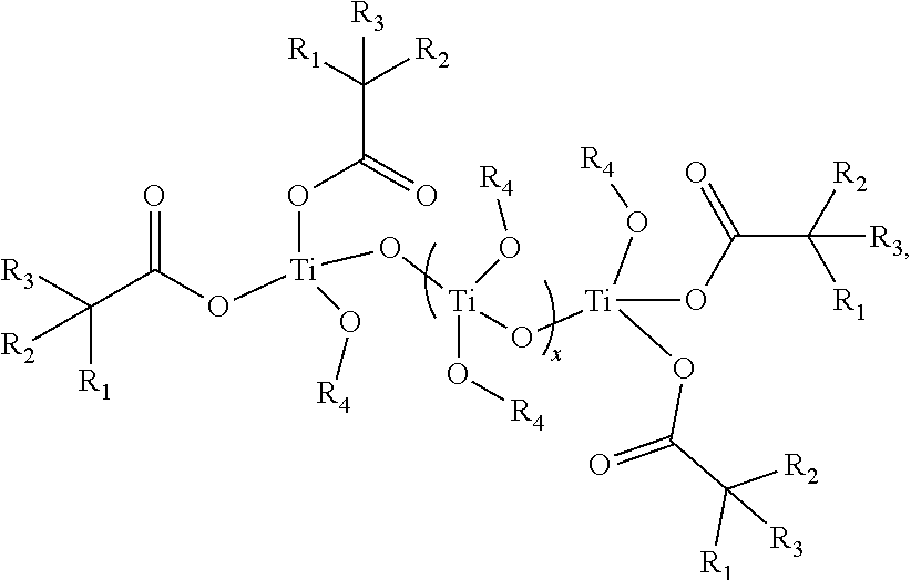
O=C(O[Ti](O[Ti](O[Ti](OC(=O)C([R2])([R3])[R1])(O[R4])OC(C([R1])([R2])[R3])=O)(O[R4])O[R4])(OC(C([R1])([R3])[R2])=O)O[R4])C([R3])([R1])[R2]
